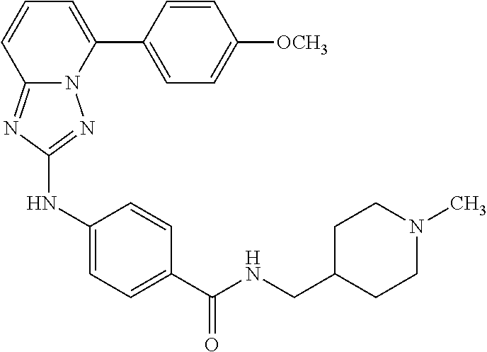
C1=CC(C2=CC=CC3=NC(NC4=CC=C(C(NCC5CCN(C)CC5)=O)C=C4)=NN23)=CC=C1[OCH3]
